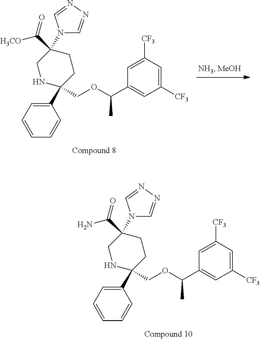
C1(C2(COC(C3=CC([CF3])=CC([CF3])=C3)C)CCC(C([H3CO])=O)(N3C=NN=C3)CN2)=CC=CC=C1.C1(C2(COC(C3=CC([CF3])=CC([CF3])=C3)C)CCC(C(N)=O)(N3C=NN=C3)CN2)=CC=CC=C1
